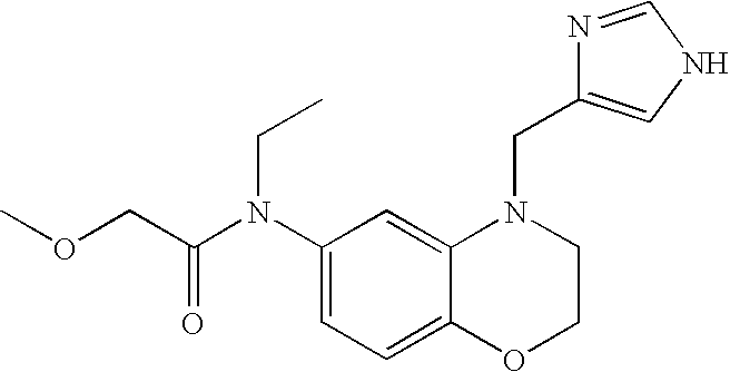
C1(N(C(COC)=O)CC)=CC=C2C(=C1)N(CC1=CNC=N1)CCO2
